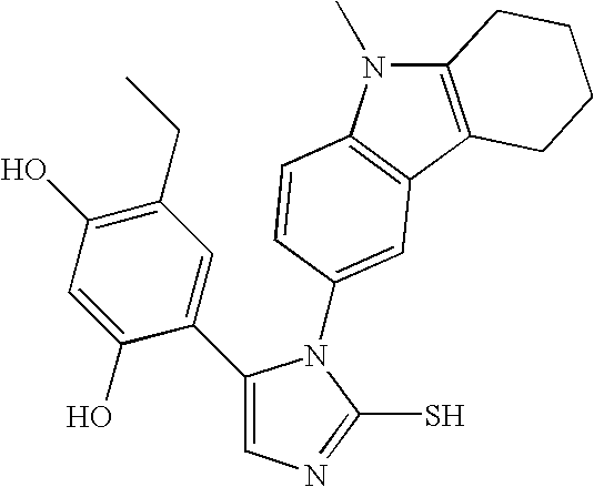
C1(C2=CC(CC)=C(O)C=C2O)=CN=C(S)N1C1=CC2=C(N(C)C3=C2CCCC3)C=C1
